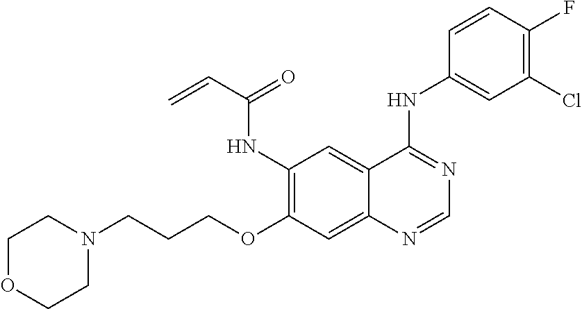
C1OCCN(CCCOC2=C(NC(C=C)=O)C=C3C(=C2)N=CN=C3NC2=CC(Cl)=C(F)C=C2)C1
